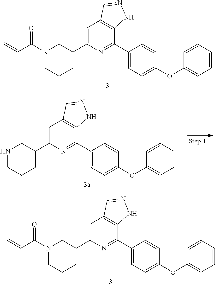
C=CC(N1CC(C2=CC3=C(C(C4=CC=C(OC5=CC=CC=C5)C=C4)=N2)NN=C3)CCC1)=O.N1CCCC(C2=CC3=C(C(C4=CC=C(OC5=CC=CC=C5)C=C4)=N2)NN=C3)C1.C=CC(N1CC(C2=CC3=C(C(C4=CC=C(OC5=CC=CC=C5)C=C4)=N2)NN=C3)CCC1)=O
